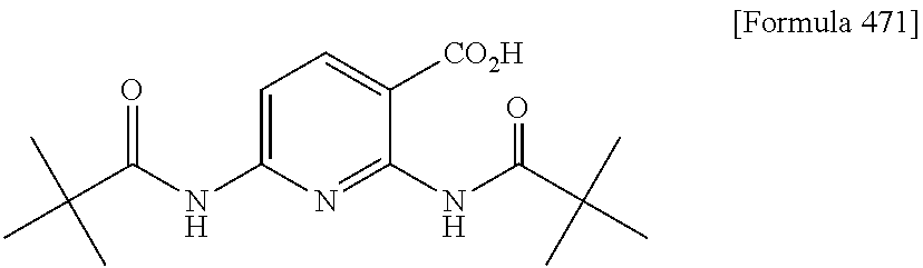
C1=C(NC(C(C)(C)C)=O)N=C(NC(C(C)(C)C)=O)C([CO2H])=C1
